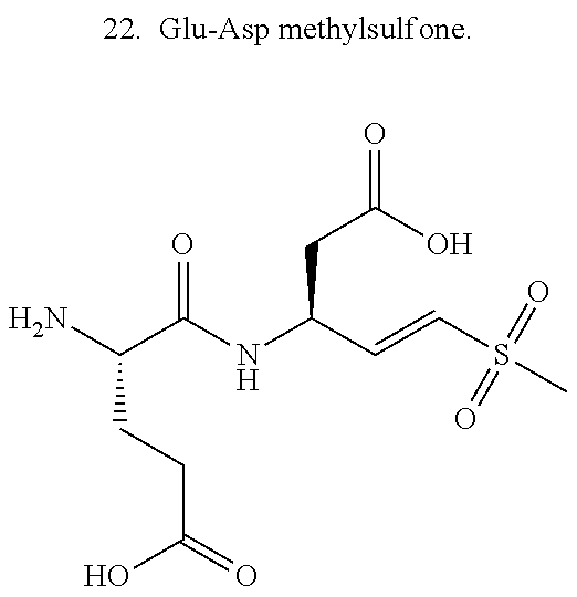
NC(C(NC(C=CS(C)(=O)=O)CC(=O)O)=O)CCC(=O)O
